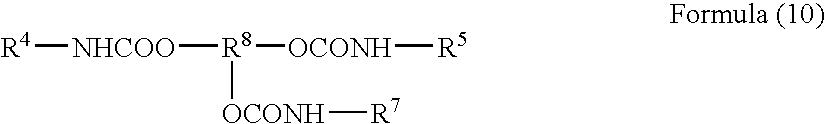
[R4][NHCOO][R8]([OCONH][R7])[OCONH][R5]
